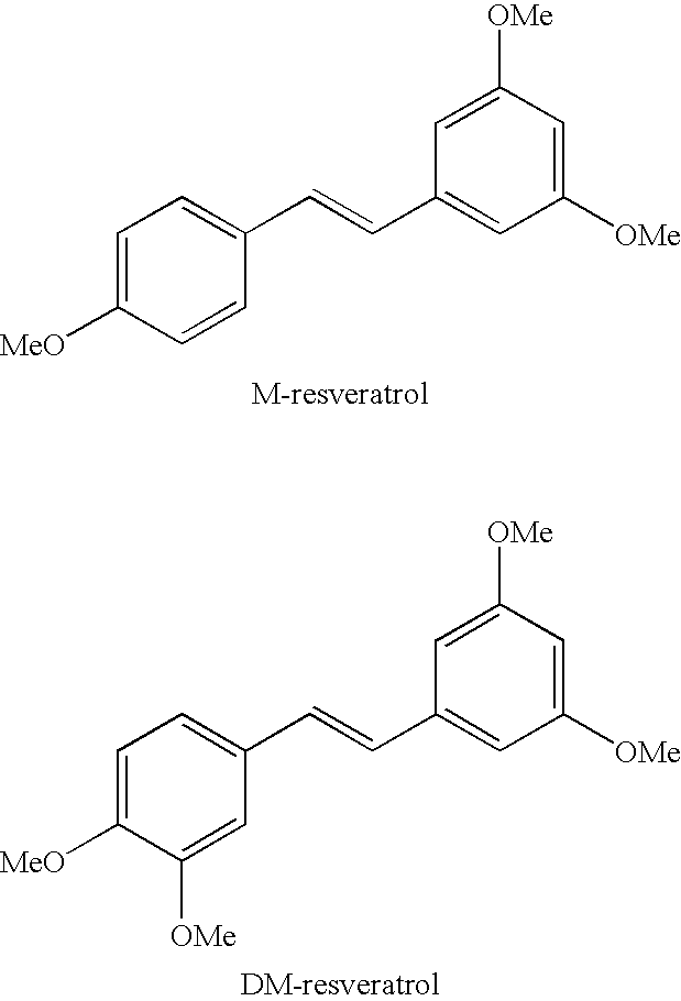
C1=C([MeO])C=CC(C=CC2=CC([OMe])=CC([OMe])=C2)=C1.C1=C([MeO])C([OMe])=CC(C=CC2=CC([OMe])=CC([OMe])=C2)=C1
